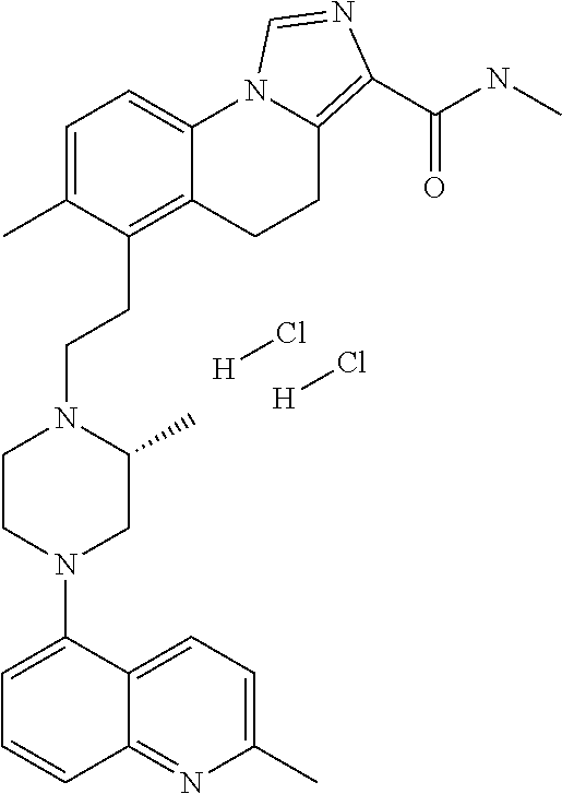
C12=NC(C)=CC=C1C(N1CC(C)N(CCC3=C4C(=CC=C3C)N3C(=C(C(NC)=O)N=C3)CC4)CC1)=CC=C2.[H]Cl.[H]Cl
